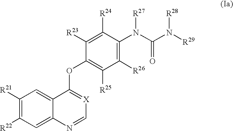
C1([R21])=C([R22])C=C2C(=C1)C(OC1=C([R25])C([R26])=C(N(C(=O)N([R29])[R28])[R27])C([R24])=C1[R23])=[X]C=N2
